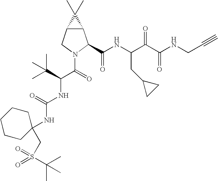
C12C(CN(C(=O)C(C(C)(C)C)NC(NC3(CS(=O)(=O)C(C)(C)C)CCCCC3)=O)C1C(NC(C(C(NCC#C)=O)=O)CC1CC1)=O)C2(C)C
